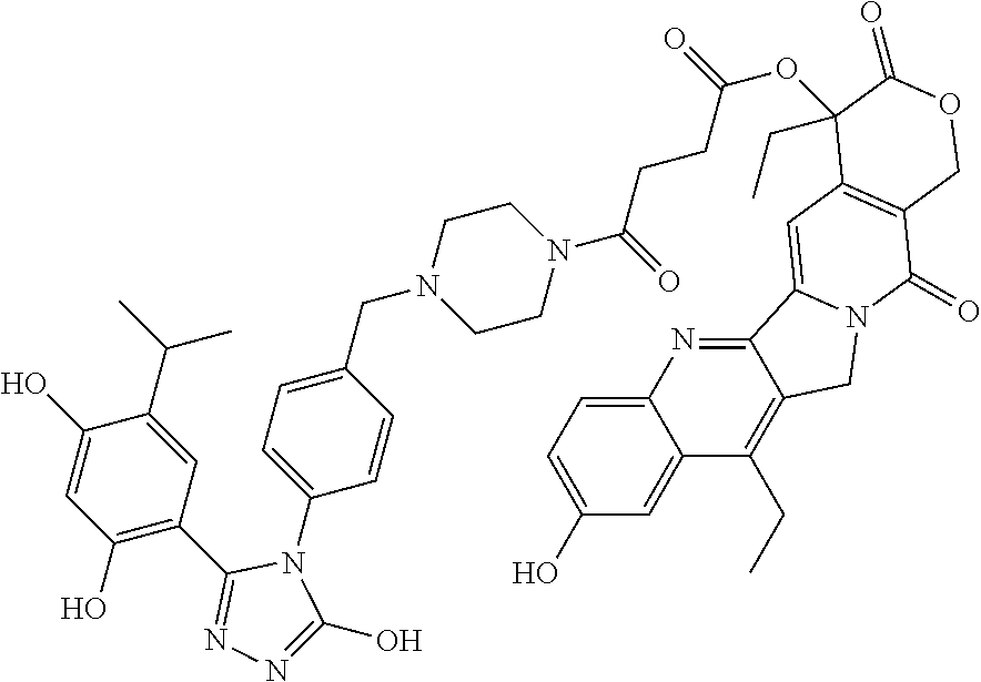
C1(O)=C(C2=NN=C(O)N2C2=CC=C(CN3CCN(C(CCC(=O)OC4(CC)C5=C(C(=O)N6CC7=C(CC)C8=CC(O)=CC=C8N=C7C6=C5)COC4=O)=O)CC3)C=C2)C=C(C(C)C)C(O)=C1
